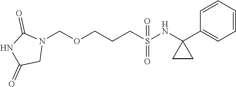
N1(COCCCS(=O)(=O)NC2(C3=CC=CC=C3)CC2)C(=O)NC(=O)C1
